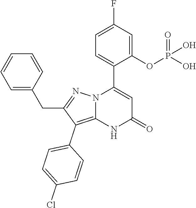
C1(OP(O)(=O)O)=CC(F)=CC=C1C1=CC(=O)NC2=C(C3=CC=C(Cl)C=C3)C(CC3=CC=CC=C3)=NN12
